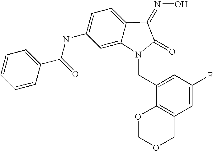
C1=CC(C(=O)NC2=CC=C3C(=C2)N(CC2=CC(F)=CC4=C2OCOC4)C(=O)C3=NO)=CC=C1
